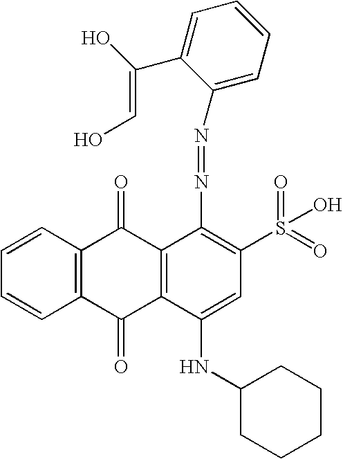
C1=CC2=C(C=C1)C(=O)C1=C(C2=O)C(N=NC2=CC=CC=C2C(O)=CO)=C(S(=O)(=O)O)C=C1NC1CCCCC1
